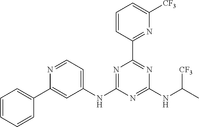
N1=C(NC2=CC=NC(C3=CC=CC=C3)=C2)N=C(NC(C)[CF3])N=C1C1=NC([CF3])=CC=C1
